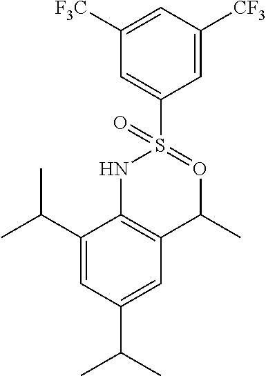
C1=C(C(C)C)C=C(C(C)C)C2=C1C(C)O=S(C1=CC([F3C])=CC([CF3])=C1)(=O)N2
